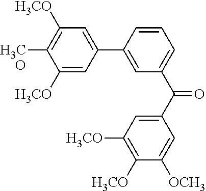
C1(C2=CC(C(=O)C3=CC([OCH3])=C([OCH3])C([OCH3])=C3)=CC=C2)=CC([OCH3])=C([OCH3])C([OCH3])=C1
